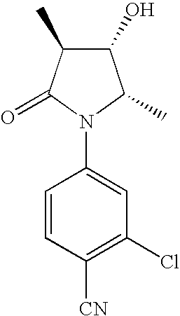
C1=CC([CN])=C(Cl)C=C1N1C(C)C(O)C(C)C1=O
